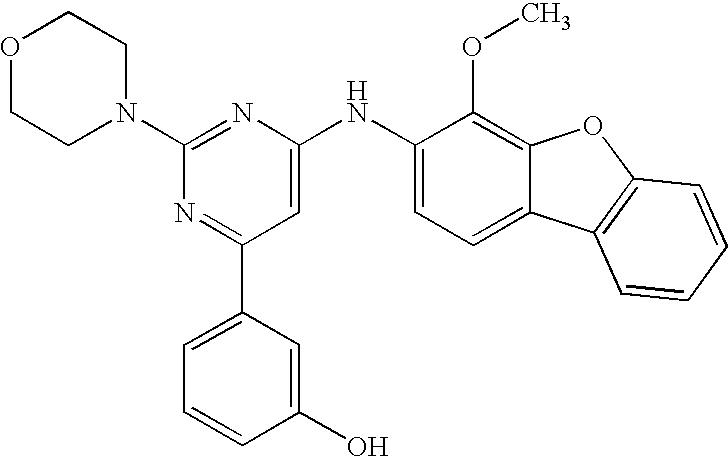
C1(N2CCOCC2)=NC(NC2=CC=C3C(=C2OC)OC2=C3C=CC=C2)=CC(C2=CC=CC(O)=C2)=N1
